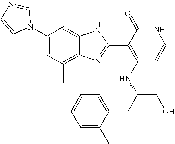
C1(C)=C2C(=CC(N3C=NC=C3)=C1)NC(C1=C(NC(CO)CC3=CC=CC=C3C)C=CNC1=O)=N2
